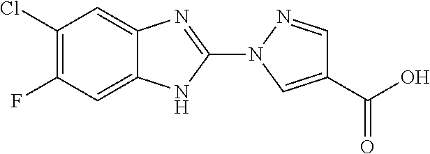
C1=C2C(=CC(Cl)=C1F)N=C(N1C=C(C(O)=O)C=N1)N2
